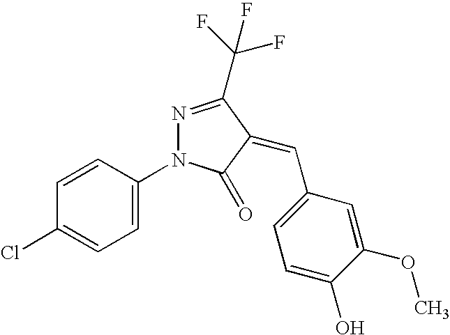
C1=CC(N2N=C(C(F)(F)F)C(=CC3=CC=C(O)C(OC)=C3)C2=O)=CC=C1Cl
